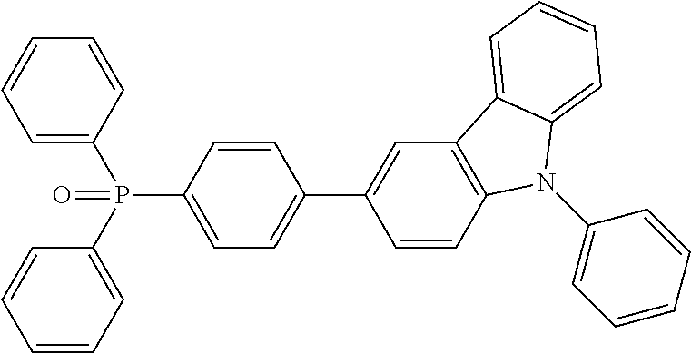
C1=CC=C(P(C2=CC=C(C3=CC4=C(C=C3)N(C3=CC=CC=C3)C3=CC=CC=C43)C=C2)(C2=CC=CC=C2)=O)C=C1
